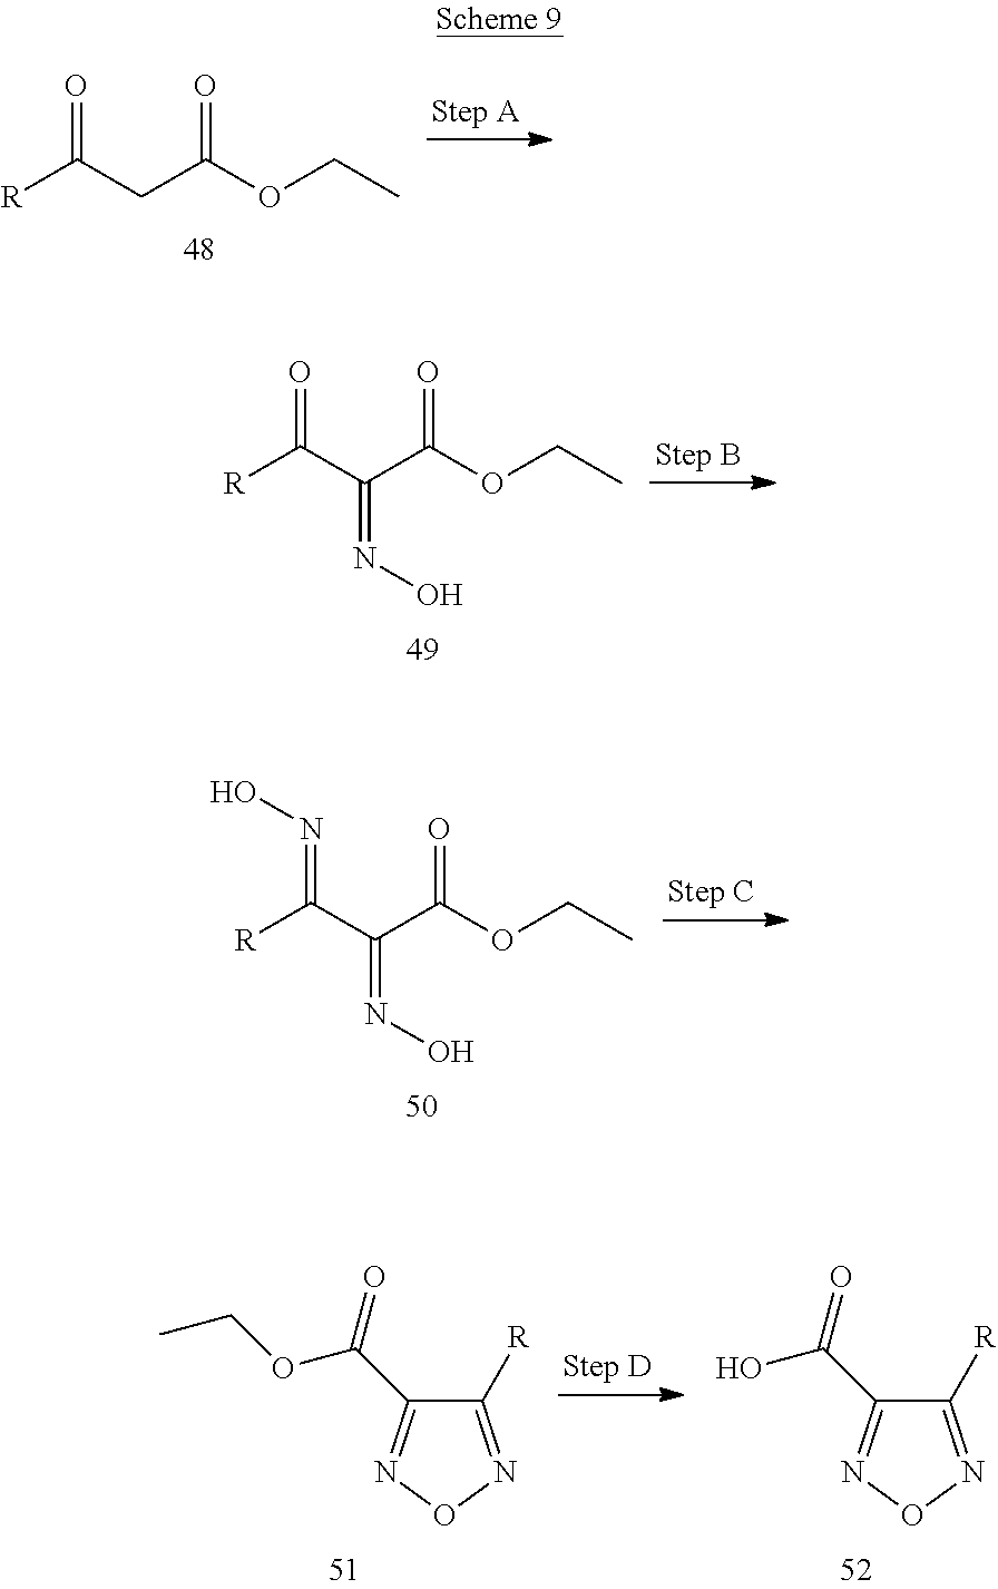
[R]C(CC(OCC)=O)=O.[R]C(C(C(OCC)=O)=NO)=O.[R]C(C(C(OCC)=O)=NO)=NO.C1([R])=NON=C1C(=O)OCC.C1([R])=NON=C1C(=O)O
